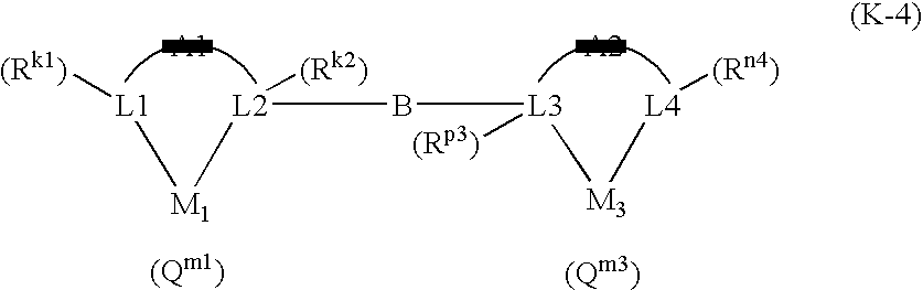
[L1]([(Rk1)])[M1][L2]([(Rk2)])B[L3]([(Rp3)])[M3][L4][(Rn4)]
